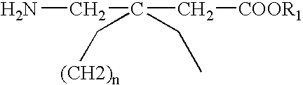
NCC(C[COOR1])(C[(CH2)n])CC
